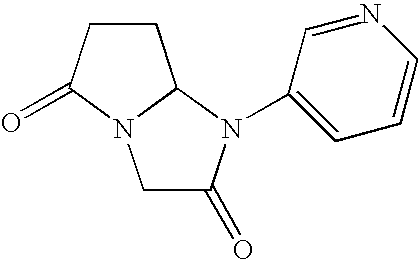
C1C(=O)N(C2=CC=CN=C2)C2N1C(=O)CC2
